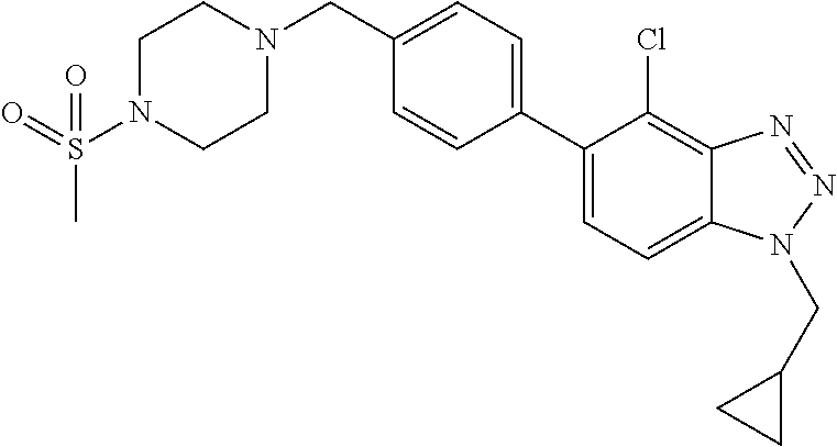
C1=C(C2=CC=C(CN3CCN(S(=O)(C)=O)CC3)C=C2)C(Cl)=C2C(=C1)N(CC1CC1)N=N2
